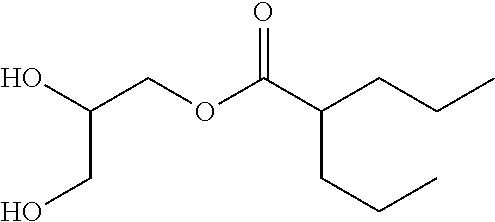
C(COC(C(CCC)CCC)=O)(O)CO
